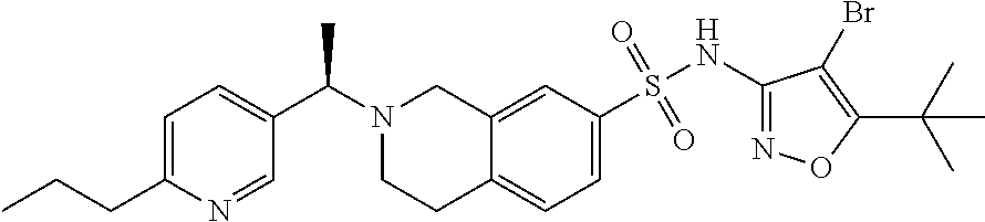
C1=C(CCC)N=CC(C(N2CCC3=CC=C(S(NC4=NOC(C(C)(C)C)=C4Br)(=O)=O)C=C3C2)C)=C1
